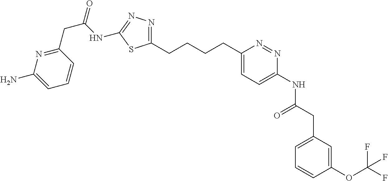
C1(CCCCC2=CC=C(NC(=O)CC3=CC=CC(OC(F)(F)F)=C3)N=N2)=NN=C(NC(CC2=NC(N)=CC=C2)=O)S1
